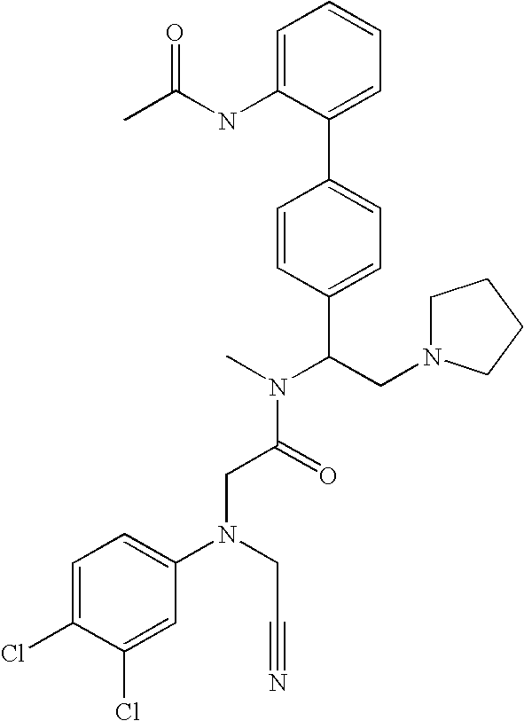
C(C(N(C)C(CN1CCCC1)C1=CC=C(C2=CC=CC=C2NC(C)=O)C=C1)=O)N(C1=CC=C(Cl)C(Cl)=C1)CC#N
